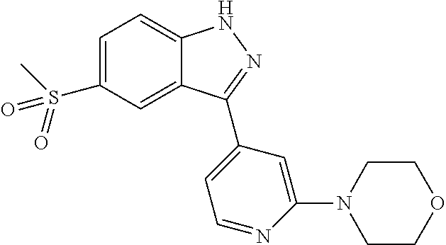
C1=C(S(=O)(C)=O)C=C2C(=C1)NN=C2C1=CC=NC(N2CCOCC2)=C1
